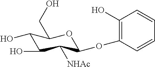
C1(OC2C([NHAc])C(O)C(O)C(CO)O2)=C(O)C=CC=C1
